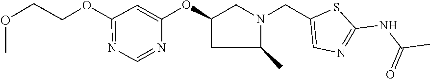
C(OC1=NC=NC(OC2CN(CC3=CN=C(NC(C)=O)S3)C(C)C2)=C1)COC
